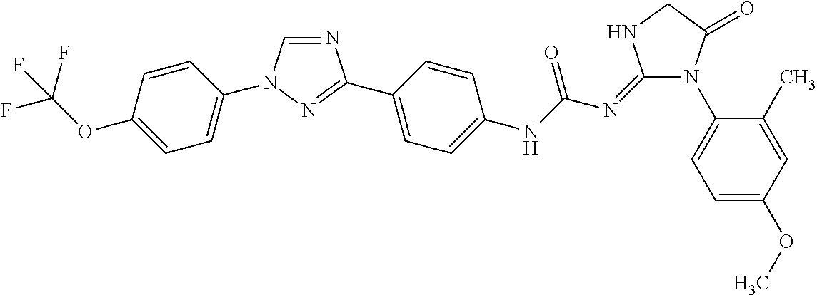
N1=CN(C2=CC=C(OC(F)(F)F)C=C2)N=C1C1=CC=C(NC(N=C2N(C3=CC=C(OC)C=C3C)C(=O)CN2)=O)C=C1
